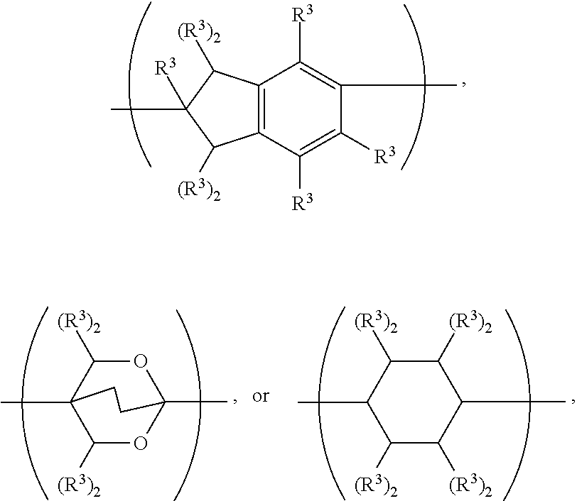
C12=C(C([R3])=C([R3])C(C)=C1[R3])C([(R3)2])C(C)([R3])C2[(R3)2].O1C2(C)OC([(R3)2])C(C)(CC2)C1[(R3)2].C1([(R3)2])C(C)C([(R3)2])C([(R3)2])C(C)C1[(R3)2]
